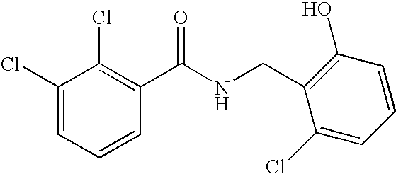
C1(Cl)=CC=CC(C(NCC2=C(O)C=CC=C2Cl)=O)=C1Cl
